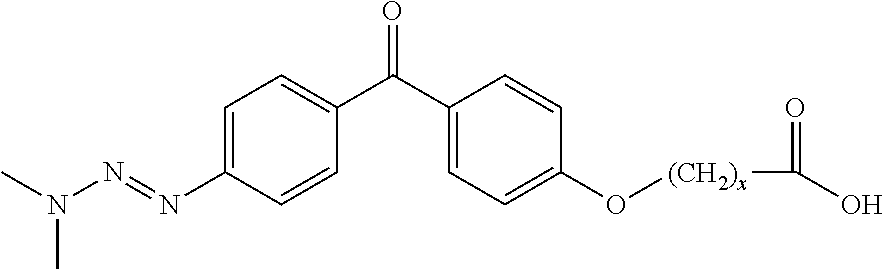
N(C)(C)N=NC1=CC=C(C(C2=CC=C(O[(CH2)x]C(=O)O)C=C2)=O)C=C1
